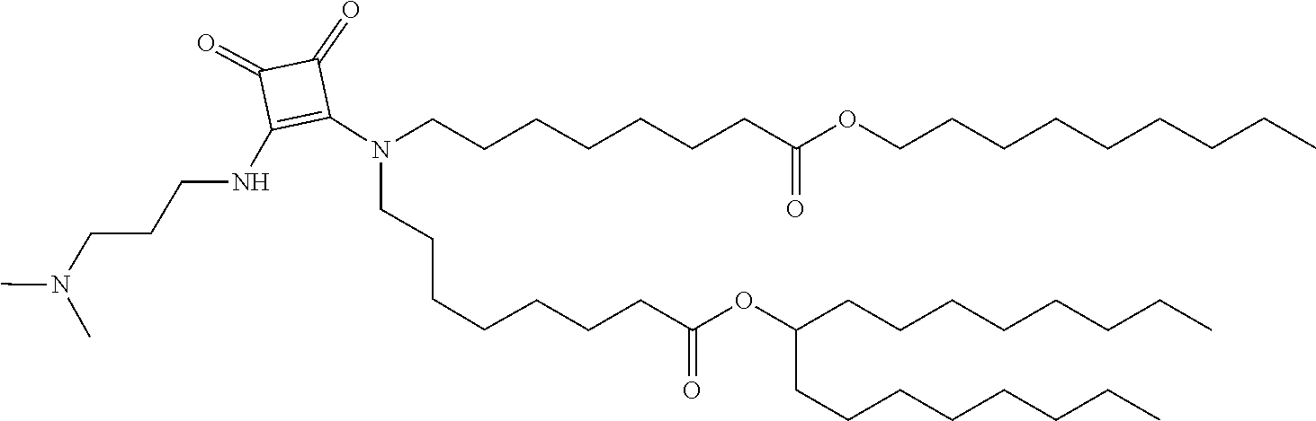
N(C)(C)CCCNC1=C(N(CCCCCCCC(OC(CCCCCCCC)CCCCCCCC)=O)CCCCCCCC(OCCCCCCCCC)=O)C(=O)C1=O
